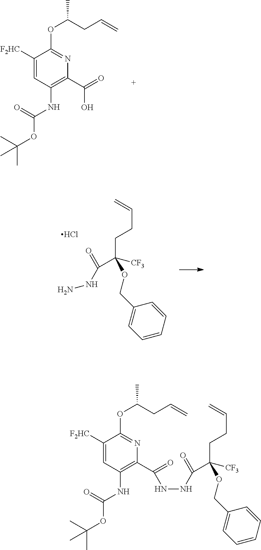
C(C1=C(NC(=O)OC(C)(C)C)C=C([F2HC])C(OC(CC=C)C)=N1)(=O)O.C(CC=C)C(C(=O)NNC(C1=C(NC(=O)OC(C)(C)C)C=C([F2HC])C(OC(CC=C)C)=N1)=O)(OCC1=CC=CC=C1)[CF3].Cl.C(CC=C)C(C(=O)NN)(OCC1=CC=CC=C1)[CF3]
